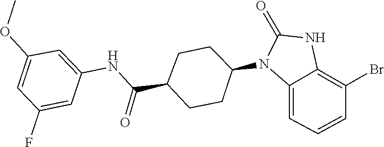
O=C1NC2=C(Br)C=CC=C2N1C1CCC(C(NC2=CC(OC)=CC(F)=C2)=O)CC1
